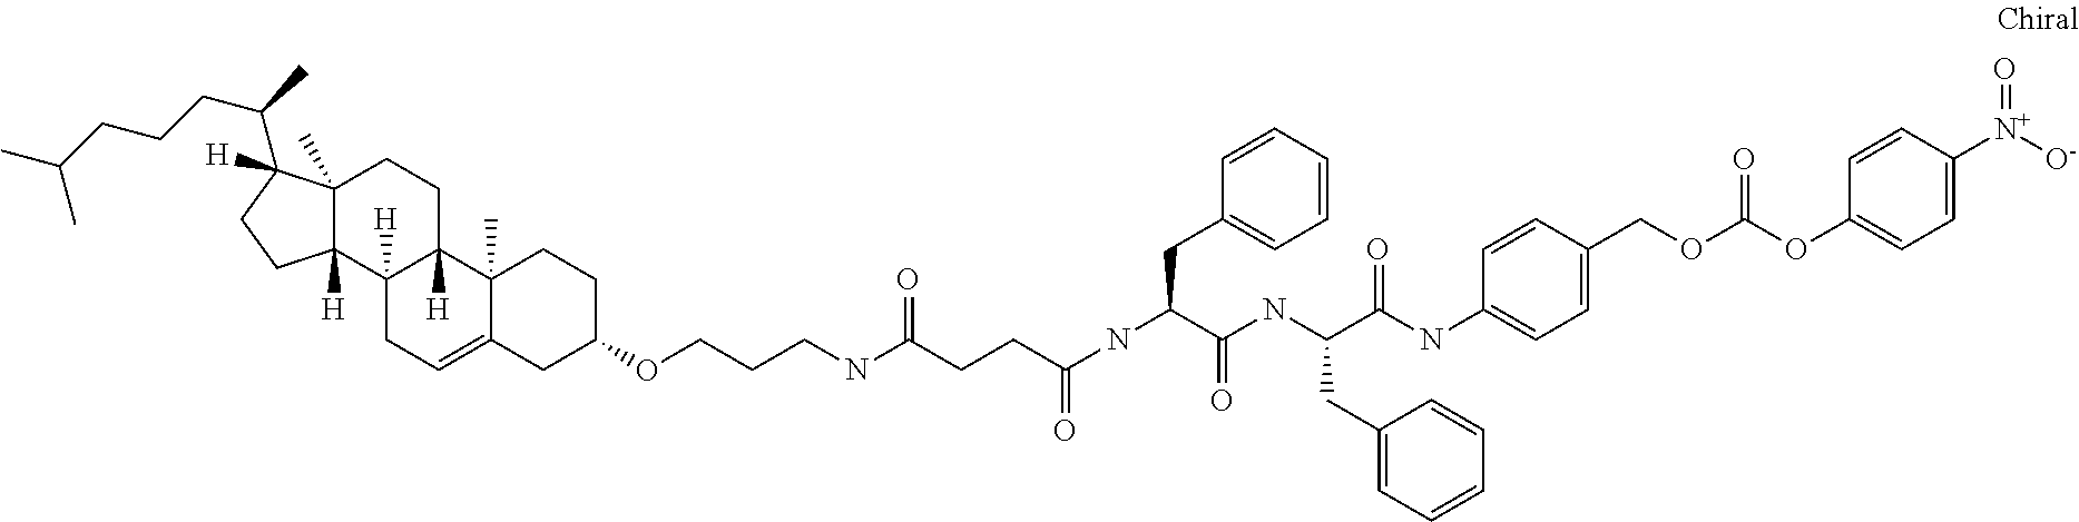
C12(C)C([H])(C3([H])C([H])(CC1)C1(C)C(=CC3)CC(OCCCNC(CCC(NC(CC3=CC=CC=C3)C(NC(C(NC3=CC=C(COC(OC4=CC=C([N+]([O-])=O)C=C4)=O)C=C3)=O)CC3=CC=CC=C3)=O)=O)=O)CC1)CCC2(C(C)CCCC(C)C)[H]
